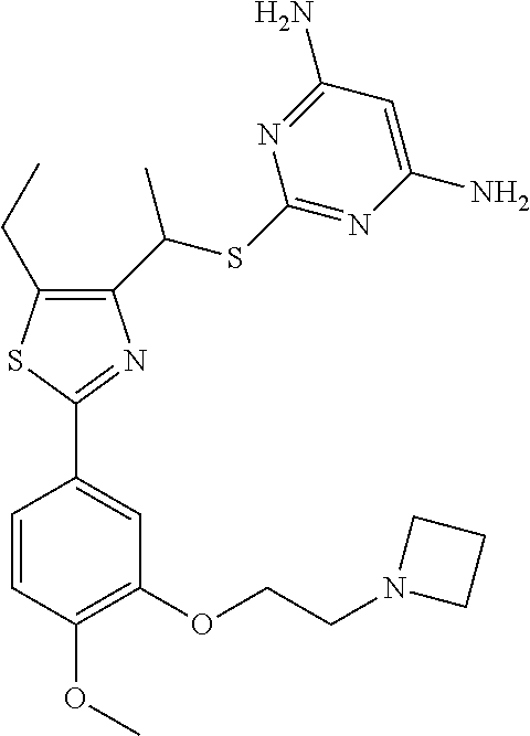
C1(C(SC2=NC(N)=CC(N)=N2)C)=C(CC)SC(C2=CC(OCCN3CCC3)=C(OC)C=C2)=N1
